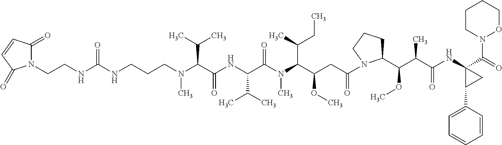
N1(CCNC(=O)NCCCN(C(C(NC(C(N(C(C(CC(=O)N2C(C(C(C(NC3(C(=O)N4OCCCC4)C(C4=CC=CC=C4)C3)=O)C)OC)CCC2)OC)C(C)CC)C)=O)C(C)C)=O)C(C)C)C)C(=O)C=CC1=O
